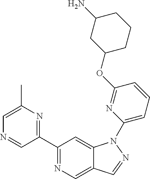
C1(C2=NC(C)=CN=C2)=NC=C2C(=C1)N(C1=CC=CC(OC3CCCC(N)C3)=N1)N=C2
